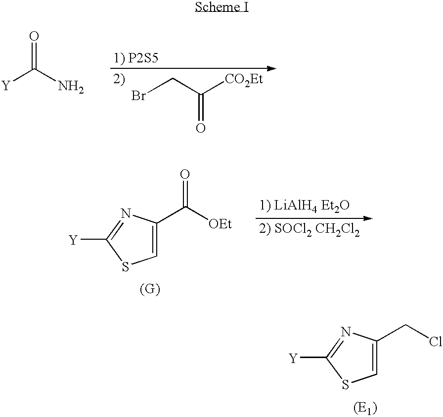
BrCC([CO2Et])=O.[Y]C(N)=O.C1=C(C([OEt])=O)N=C([Y])S1.C1=C(CCl)N=C([Y])S1
